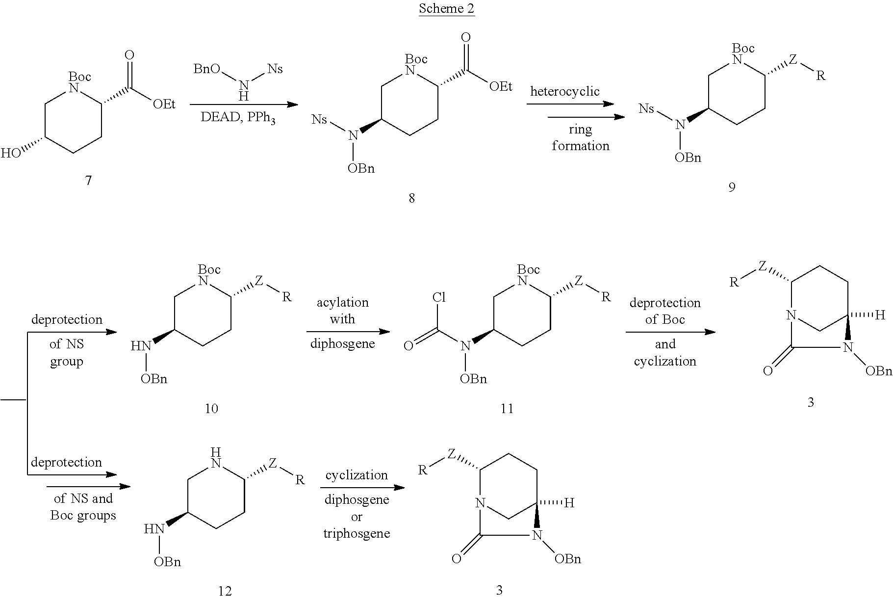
C1C(O)CCC(C([OEt])=O)[BocN]1.[BnO]N[Ns].C1C(N([Ns])[OBn])CCC(C([OEt])=O)[BocN]1.C1C(N([Ns])[OBn])CCC([Z][R])[BocN]1.C1([Z][R])N2CC([H])(CC1)N([OBn])C2=O.C1([Z][R])N2CC([H])(CC1)N([OBn])C2=O.C1C(N[OBn])CCC([Z][R])[BocN]1.C1C(N([OBn])C(=O)Cl)CCC([Z][R])[BocN]1.C1C(N[OBn])CCC([Z][R])N1
